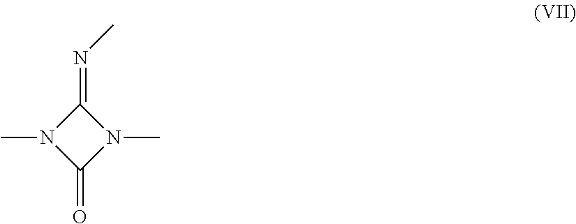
C1(=NC)N(C)C(=O)N1C
